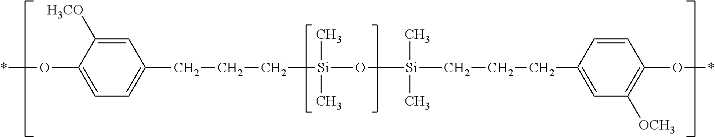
C1=C(O*)C([H3CO])=CC(CCC[Si](C)(C)O[Si](C)(C)CCCC2=CC([OCH3])=C(O*)C=C2)=C1
